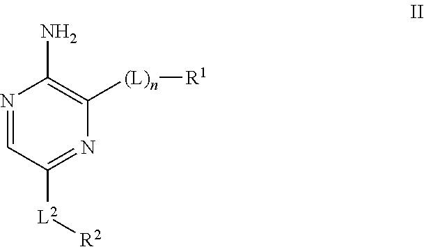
N1=CC([L2][R2])=NC([(L)n][R1])=C1N
